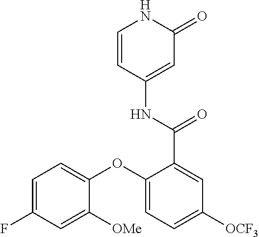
C1=CC(NC(=O)C2=CC([OCF3])=CC=C2OC2=CC=C(F)C=C2[OMe])=CC(=O)N1
